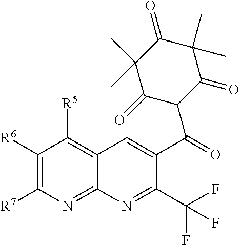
C1([R6])=C([R7])N=C2C(=C1[R5])C=C(C(=O)C1C(=O)C(C)(C)C(=O)C(C)(C)C1=O)C(C(F)(F)F)=N2
